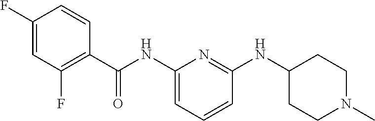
C1(NC(C2=C(F)C=C(F)C=C2)=O)=CC=CC(NC2CCN(C)CC2)=N1
